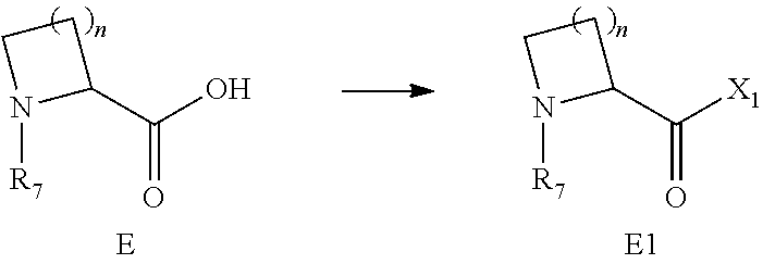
OC(C1CCN1[R7])=O.[X1]C(C1CCN1[R7])=O
